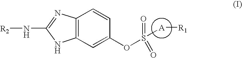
C12=C(N=C(N[R2])N1)C=CC(OS(=O)(~O)[A][R1])=C2
